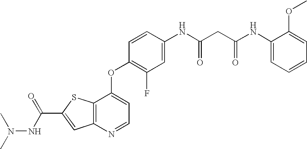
C12=C(SC(C(NN(C)C)=O)=C1)C(OC1=C(F)C=C(NC(CC(NC3=CC=CC=C3OC)=O)=O)C=C1)=CC=N2
